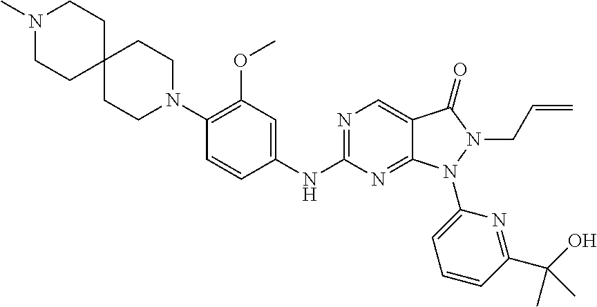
C1(N2CCC3(CC2)CCN(C)CC3)=C(OC)C=C(NC2=NC=C3C(=N2)N(C2=CC=CC(C(O)(C)C)=N2)N(CC=C)C3=O)C=C1
